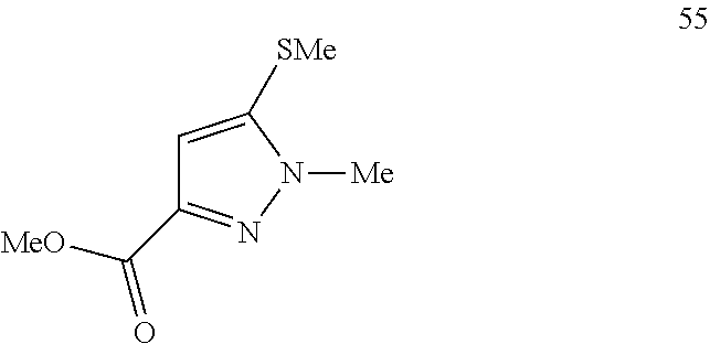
C1=C([SMe])N([Me])N=C1C([MeO])=O
